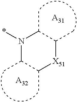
N1(*)C(C)C(C)[X51]C(C)C1C.[A31].[A32]
